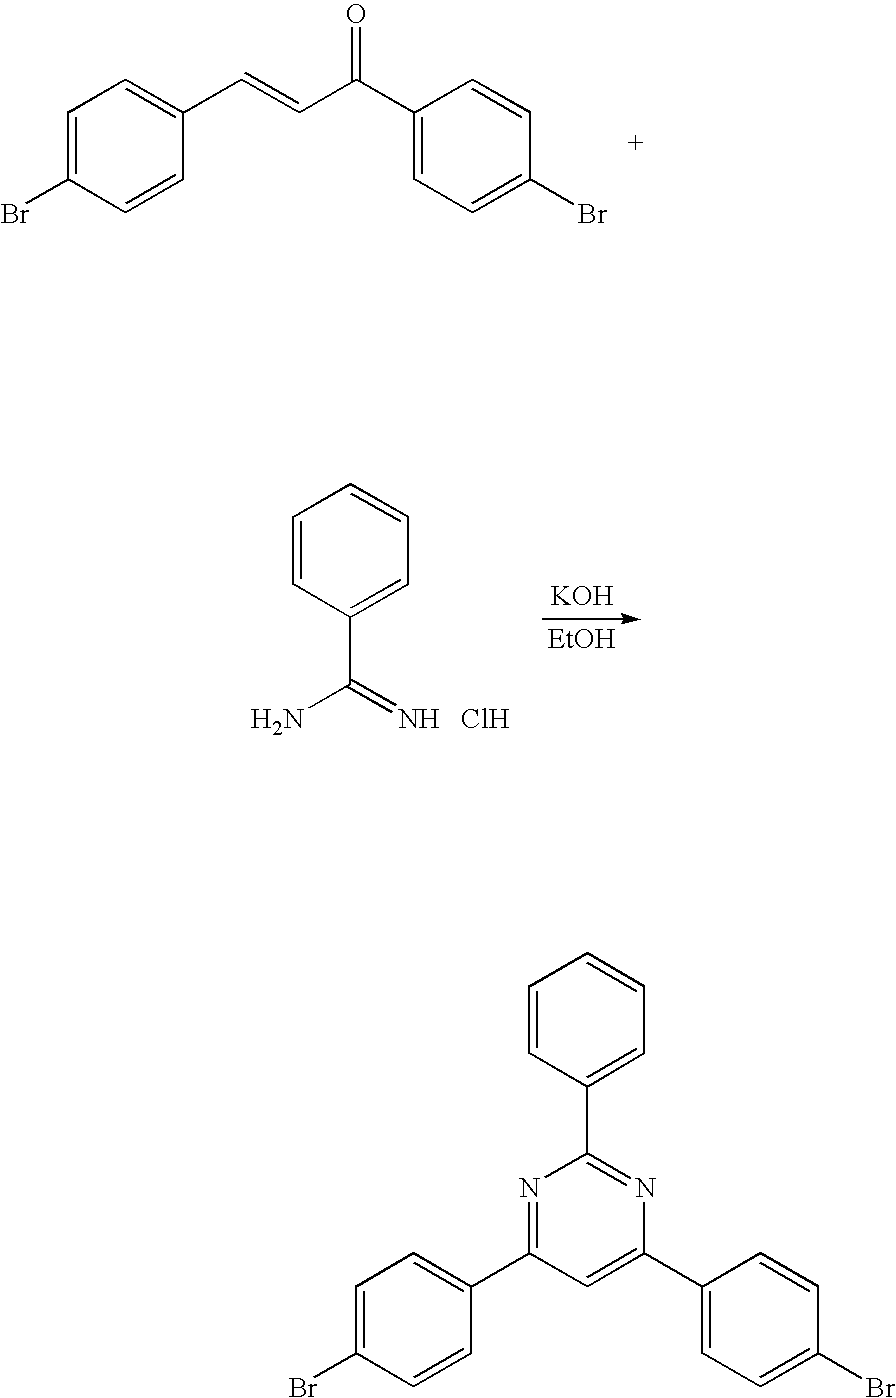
BrC1=CC=C(C=CC(C2=CC=C(Br)C=C2)=O)C=C1.C1=CC=C(C(N)=N)C=C1.[KOH].[EtOH].Cl.C1=CC=C(C2=NC(C3=CC=C(Br)C=C3)=CC(C3=CC=C(Br)C=C3)=N2)C=C1
